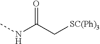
CNC(C[SC(Ph)3])=O
